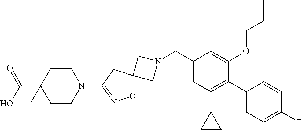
C1N(CC2=CC(C3CC3)=C(C3=CC=C(F)C=C3)C(OCCC)=C2)CC12ON=C(N1CCC(C(=O)O)(C)CC1)C2
